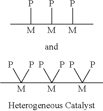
CC(C(C(C)P)P)P.[M].[M].[M].CC(C(C(C)(P)P)(P)P)(P)P.[M].[M].[M]
